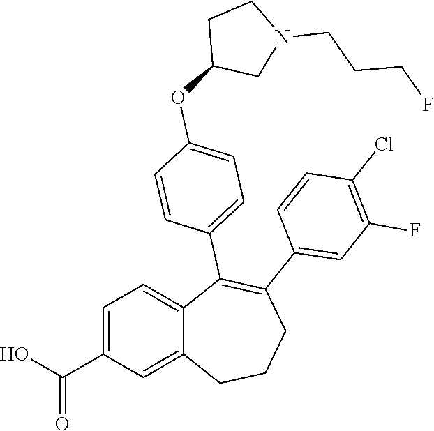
C1=C(C(O)=O)C=C2C(=C1)C(C1=CC=C(OC3CN(CCCF)CC3)C=C1)=C(C1=CC(F)=C(Cl)C=C1)CCC2
